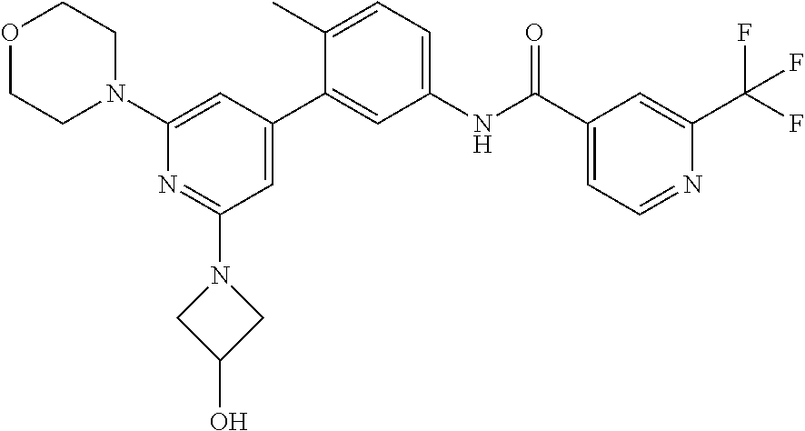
C1(N2CCOCC2)=CC(C2=CC(NC(C3=CC=NC(C(F)(F)F)=C3)=O)=CC=C2C)=CC(N2CC(O)C2)=N1
